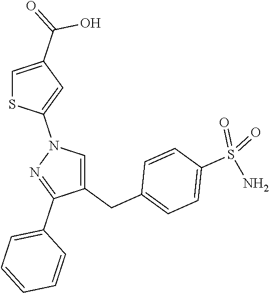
C1=C(C(=O)O)C=C(N2N=C(C3=CC=CC=C3)C(CC3=CC=C(S(N)(=O)=O)C=C3)=C2)S1
